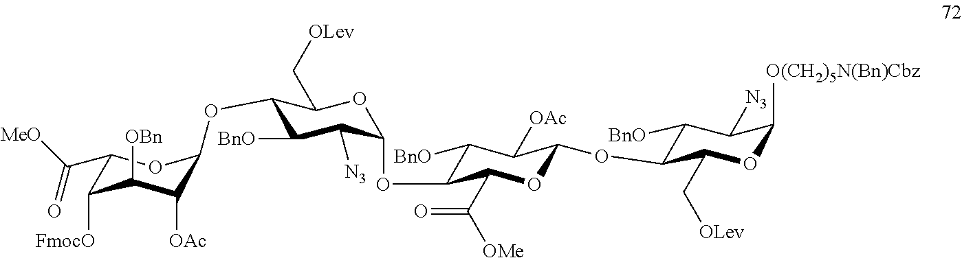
C1(OC2OC(C([OMe])=O)C(OC3C([N3])C([BnO])C(OC4C([OAc])C([OBn])C([FmocO])C(C([MeO])=O)O4)C(C[OLev])O3)C([BnO])C2[OAc])C([BnO])C([N3])C([O(CH2)5N(Bn)Cbz])OC1C[OLev]
